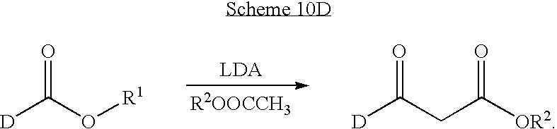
[R2OOCCH3].[D]C(CC([OR2])=O)=O.[D]C(O[R1])=O
